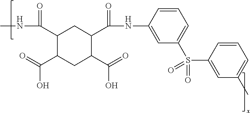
C1(C(=O)O)C(C(NC2=CC(S(C3=CC(C)=CC=C3)(=O)=O)=CC=C2)=O)CC(C(NC)=O)C(C(=O)O)C1
